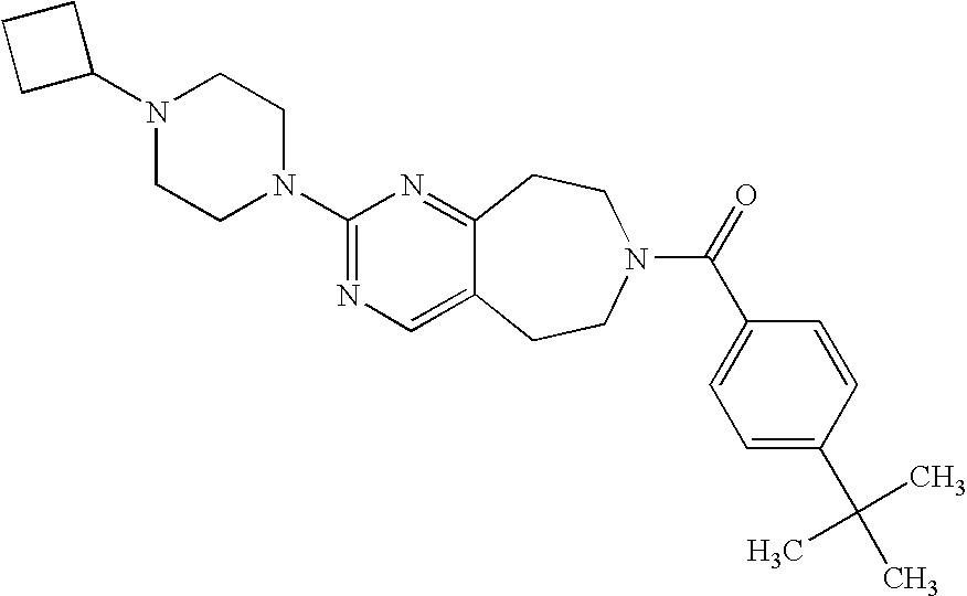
C1C(N2CCN(C3=NC=C4C(=N3)CCN(C(=O)C3=CC=C(C(C)(C)C)C=C3)CC4)CC2)CC1
